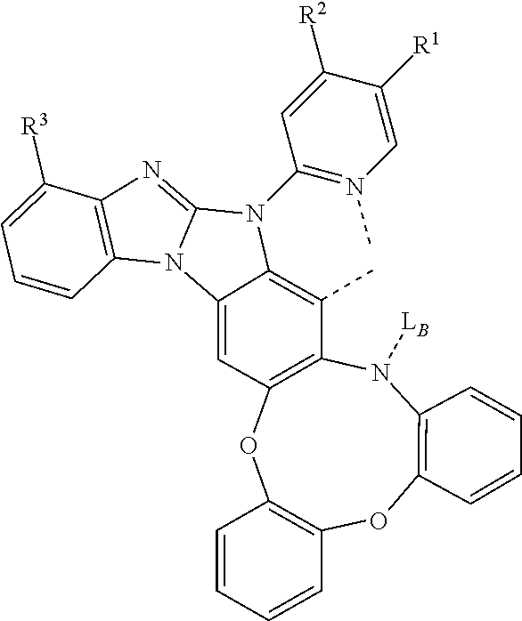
[LB]N1C2=C(OC3=C(OC4=C1C(C)=C1C(=C4)N4C(=NC5=C4C=CC=C5[R3])N1C1=N(C)C=C([R1])C([R2])=C1)C=CC=C3)C=CC=C2
